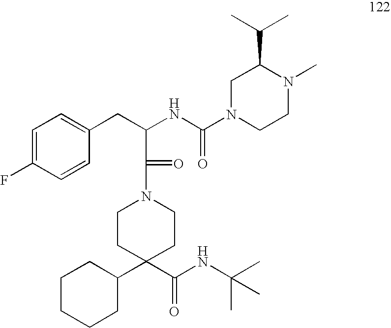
C1=C(F)C=CC(CC(C(=O)N2CCC(C(NC(C)(C)C)=O)(C3CCCCC3)CC2)NC(N2CCN(C)C(C(C)C)C2)=O)=C1
